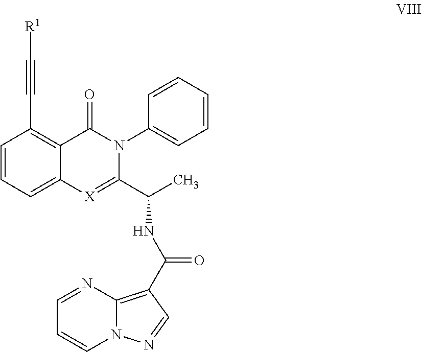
N12C(=C(C(NC(C3=[X]C4=CC=CC(C#C[R1])=C4C(=O)N3C3=CC=CC=C3)C)=O)C=N1)N=CC=C2
